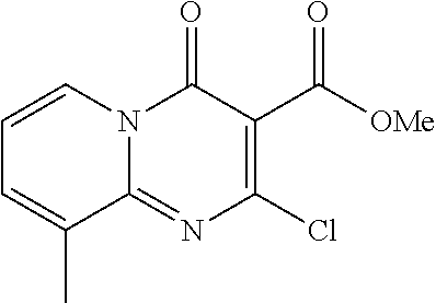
C1=CN2C(=NC(Cl)=C(C([OMe])=O)C2=O)C(C)=C1
